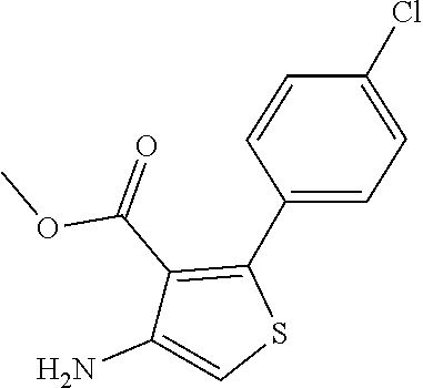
COC(C1=C(C2=CC=C(Cl)C=C2)SC=C1N)=O
